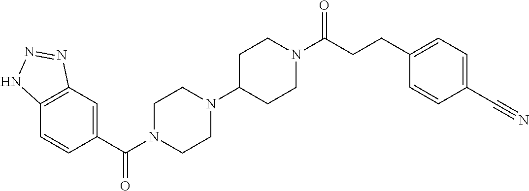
C1(C(N2CCN(C3CCN(C(CCC4=CC=C(C#N)C=C4)=O)CC3)CC2)=O)=CC2=C(C=C1)NN=N2
